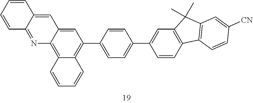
C1=C2C(=C3C(=C1C1=CC=C(C4=CC5=C(C=C4)C4=C(C5(C)C)C=C([CN])C=C4)C=C1)C=CC=C3)N=C1C(=C2)C=CC=C1
